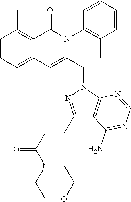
C1=CC=C2C(=C1C)C(=O)N(C1=C(C)C=CC=C1)C(CN1C3=C(C(N)=NC=N3)C(CCC(=O)N3CCOCC3)=N1)=C2
